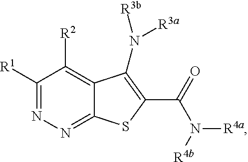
C1([R1])=NN=C2C(=C1[R2])C(N([R3a])[R3b])=C(C(N([R4a])[R4b])=O)S2
